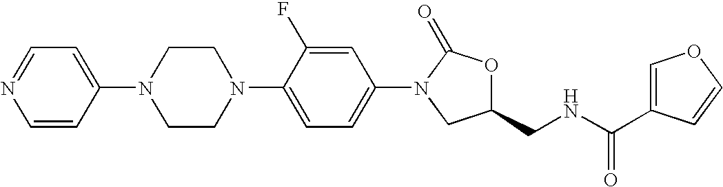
C1CN(C2=CC=NC=C2)CCN1C1=CC=C(N2CC(CNC(=O)C3=COC=C3)OC2=O)C=C1F
